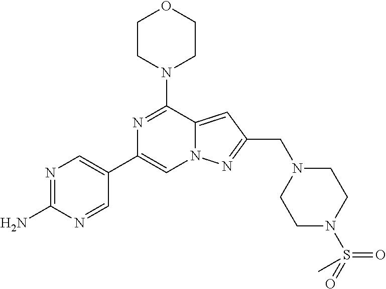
N1=C(N)N=CC(C2=CN3C(=CC(CN4CCN(S(=O)(=O)C)CC4)=N3)C(N3CCOCC3)=N2)=C1
